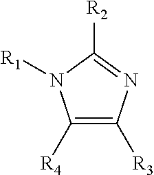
C1([R4])=C([R3])N=C([R2])N1[R1]
